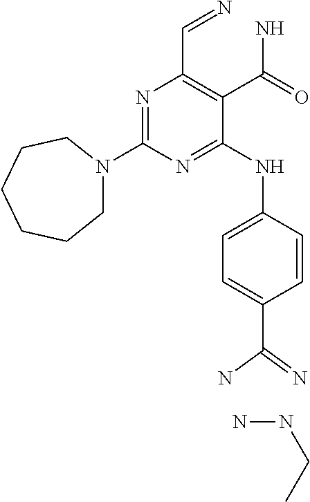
NNCC.N1=C(N2CCCCCC2)N=C(NC2=CC=C(C(N)=N)C=C2)C(C(N)=O)=C1C=N
